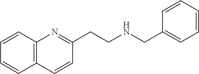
C1(CCNCC2=CC=CC=C2)=NC2=C(C=C1)C=CC=C2
